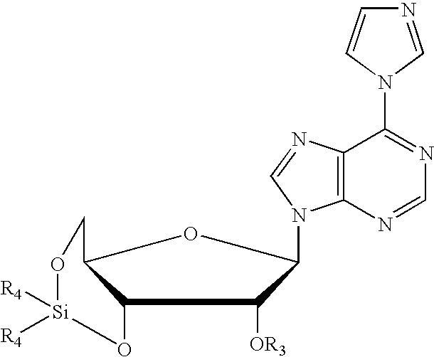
C12O[Si]([R4])([R4])OCC1OC(N1C3=C(N=C1)C(N1C=CN=C1)=NC=N3)C2[OR3]
